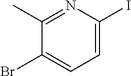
C1(C)=NC(I)=CC=C1Br
